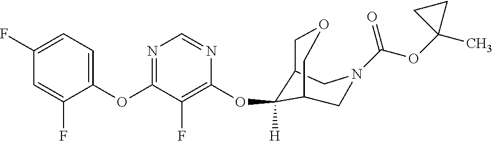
C1(F)=CC=C(OC2=NC=NC(OC3([H])C4COCC3CN(C(OC3(C)CC3)=O)C4)=C2F)C(F)=C1
